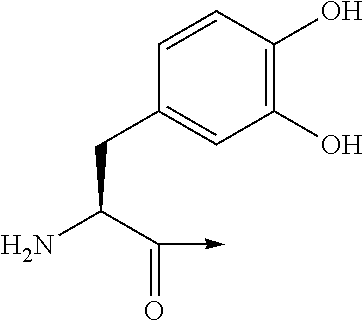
C1=CC(O)=C(O)C=C1CC(N)C(=O)->C
